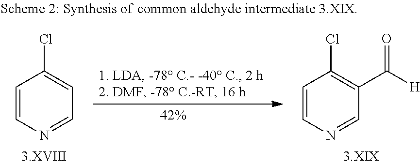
C1=CN=CC=C1Cl.C1=CN=CC(C([H])=O)=C1Cl
